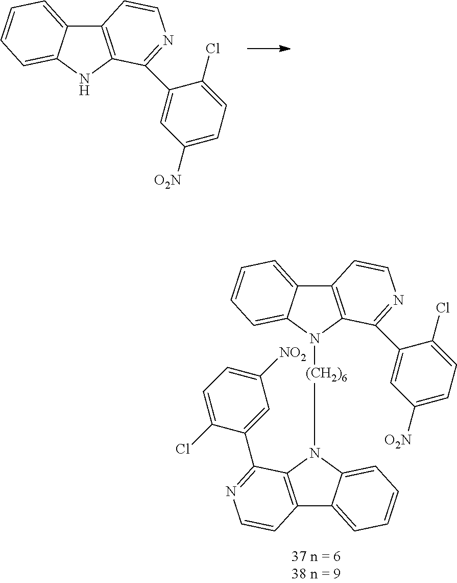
C12=C(NC3=CC=CC=C13)C(C1=CC([O2N])=CC=C1Cl)=NC=C2.C12=C(N([(CH2)6]N3C4=C(C5=CC=CC=C35)C=CN=C4C3=CC([NO2])=CC=C3Cl)C3=CC=CC=C13)C(C1=CC([O2N])=CC=C1Cl)=NC=C2
